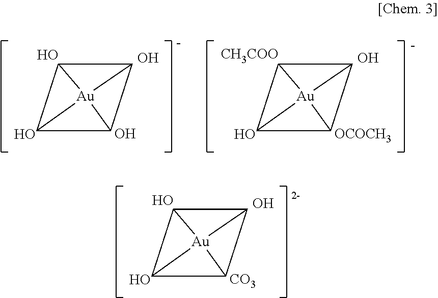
C12C3C4C1[Au]234.O.O.O.O.C12C3C4C1[Au]234.O.O.[OCOCH3].[CH3COO].C12C3C4C1[Au]234.O.O.O.[CO3]
